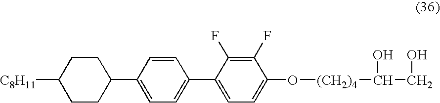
C1CC(C2=CC=C(C3=CC=C(O[(CH2)4]C(CO)O)C(F)=C3F)C=C2)CCC1[C8H11]
